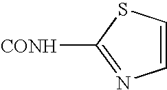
C1=CSC([CONH])=N1
